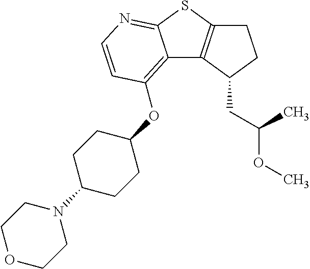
C1C2=C(C(CC(OC)C)C1)C1=C(OC3CCC(N4CCOCC4)CC3)C=CN=C1S2
